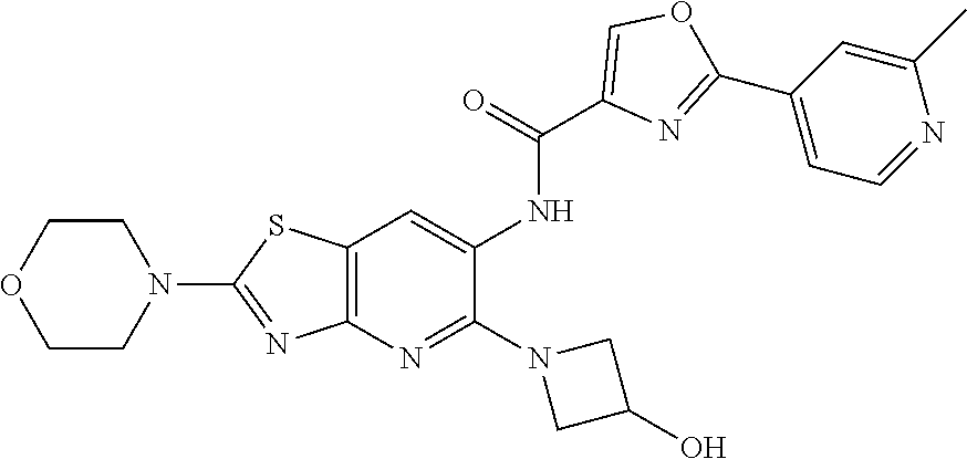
C12=C(N=C(N3CC(O)C3)C(NC(C3=COC(C4=CC=NC(C)=C4)=N3)=O)=C1)N=C(N1CCOCC1)S2
